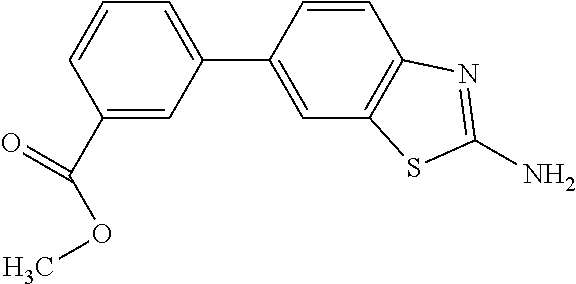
NC1=NC2=C(C=C(C3=CC=CC(C(OC)=O)=C3)C=C2)S1
